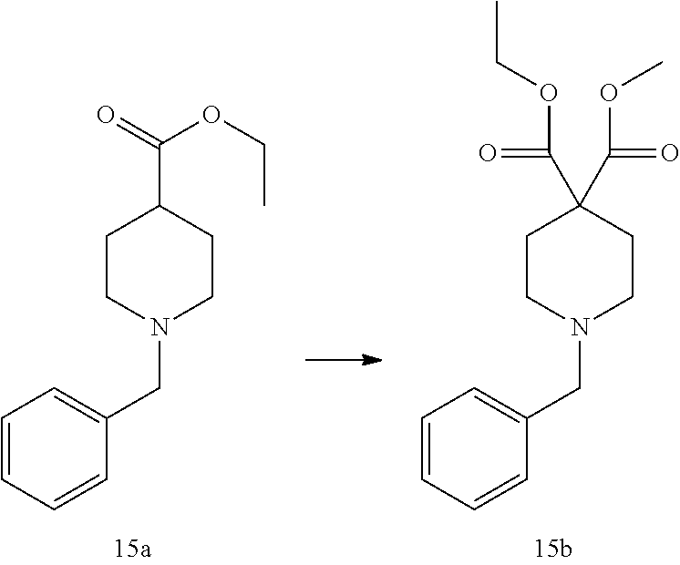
C1=CC=CC(CN2CCC(C(OC)=O)(C(OCC)=O)CC2)=C1.C1=CC=CC(CN2CCC(C(=O)OCC)CC2)=C1
